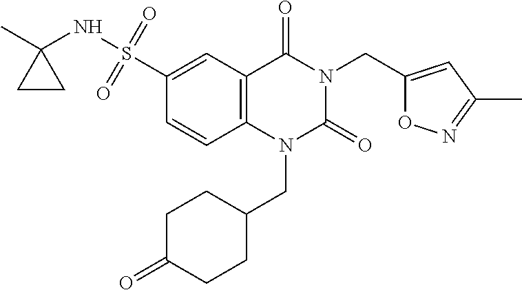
C(N1C(=O)N(CC2CCC(=O)CC2)C2=C(C1=O)C=C(S(=O)(=O)NC1(C)CC1)C=C2)C1=CC(C)=NO1
